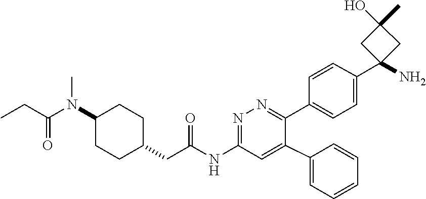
C1=CC(C2(N)CC(C)(O)C2)=CC=C1C1=NN=C(NC(CC2CCC(N(C(CC)=O)C)CC2)=O)C=C1C1=CC=CC=C1
